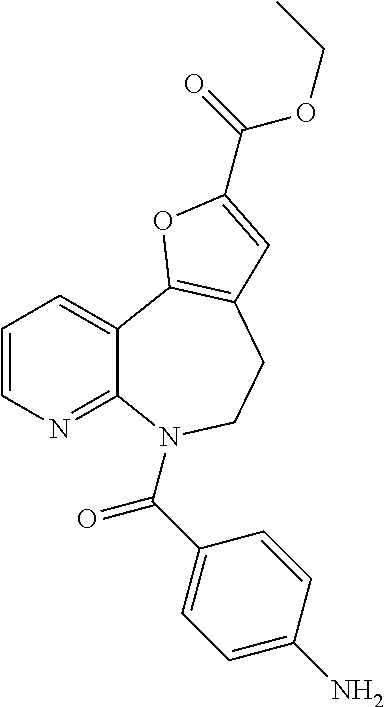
C12=NC=CC=C1C1=C(CCN2C(C2=CC=C(N)C=C2)=O)C=C(C(=O)OCC)O1
